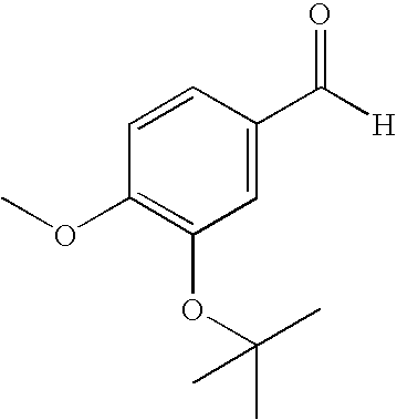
C1=C(C([H])=O)C=CC(OC)=C1OC(C)(C)C
